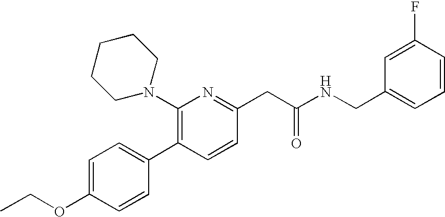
C1(OCC)=CC=C(C2=C(N3CCCCC3)N=C(CC(NCC3=CC=CC(F)=C3)=O)C=C2)C=C1
